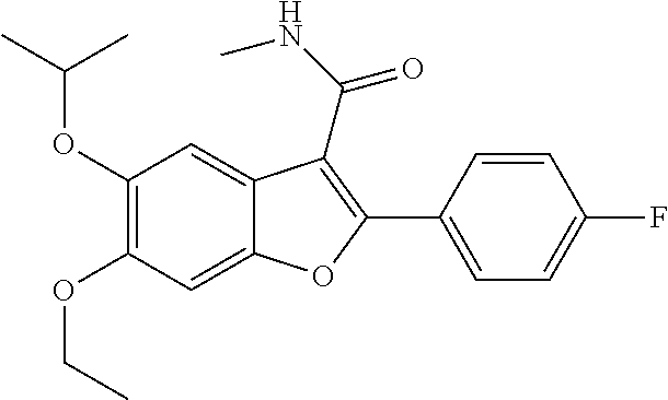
C12=CC(OCC)=C(OC(C)C)C=C1C(C(NC)=O)=C(C1=CC=C(F)C=C1)O2
